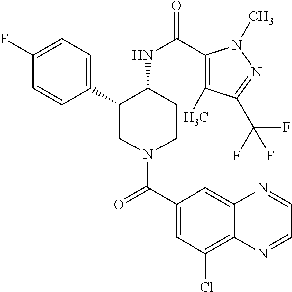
C1(C2CN(C(C3=CC(Cl)=C4C(=C3)N=CC=N4)=O)CCC2NC(=O)C2=C(C)C(C(F)(F)F)=NN2C)=CC=C(F)C=C1
